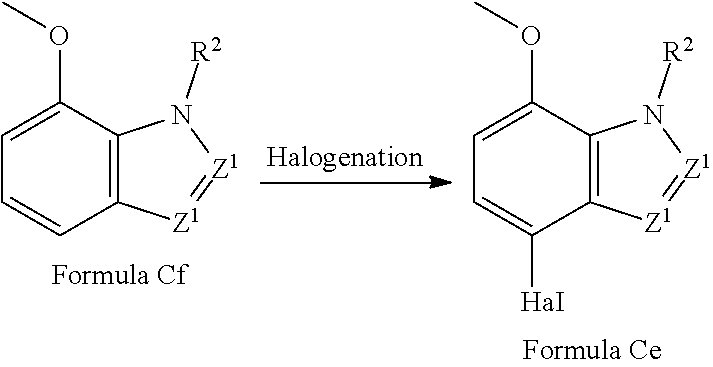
C12=C(C(OC)=CC=C1)N([R2])[Z1]=[Z1]2.C12=C(C(OC)=CC=C1[HaI])N([R2])[Z1]=[Z1]2
